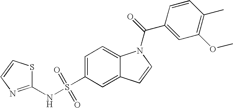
C1=C(S(NC2=NC=CS2)(=O)=O)C=C2C(=C1)N(C(=O)C1=CC(OC)=C(C)C=C1)C=C2
